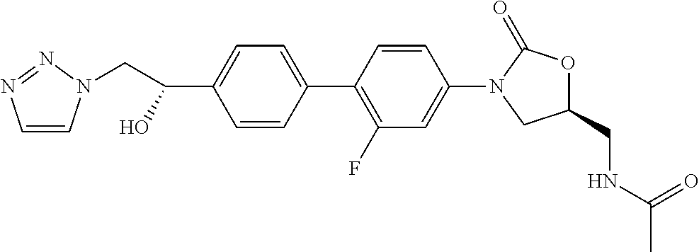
C1=CC(C2=CC=C(C(O)CN3C=CN=N3)C=C2)=C(F)C=C1N1CC(CNC(C)=O)OC1=O
